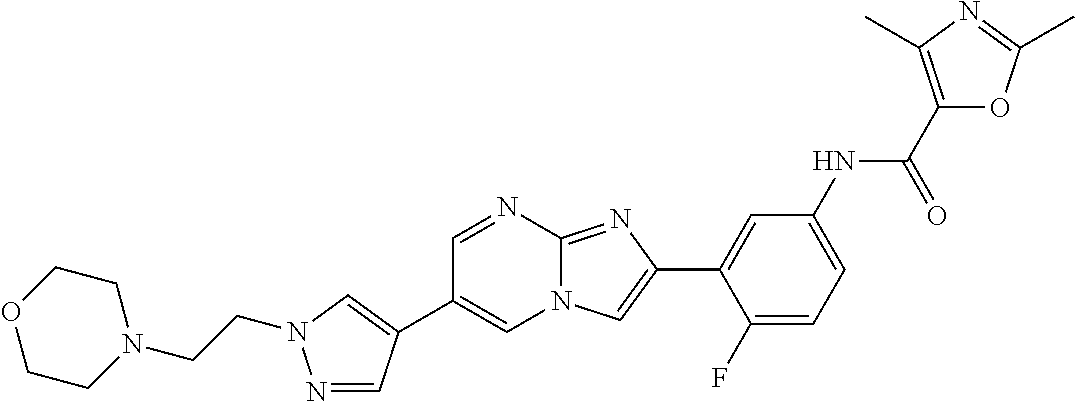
C1=NC2=NC(C3=CC(NC(C4=C(C)N=C(C)O4)=O)=CC=C3F)=CN2C=C1C1=CN(CCN2CCOCC2)N=C1
